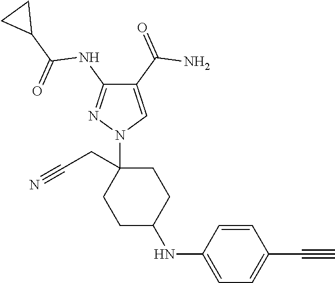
C1(C(=O)N)=CN(C2(CC#N)CCC(NC3=CC=C(C#C)C=C3)CC2)N=C1NC(C1CC1)=O
